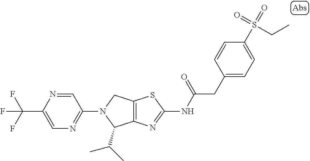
C12=C(N=C(NC(CC3=CC=C(S(=O)(=O)CC)C=C3)=O)S1)C(C(C)C)N(C1=NC=C(C(F)(F)F)N=C1)C2
